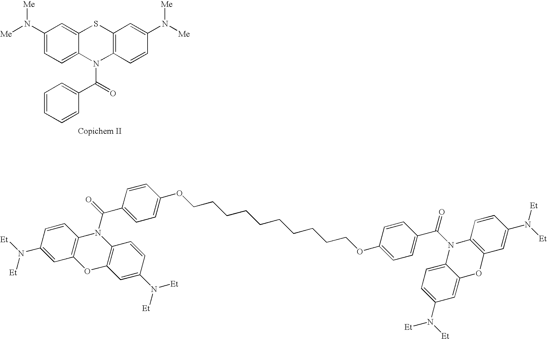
C1(N([Me])[Me])=CC=C2C(=C1)SC1=C(N2C(=O)C2=CC=CC=C2)C=CC(N([Me])[Me])=C1.C1(N([Et])[Et])=CC2=C(C=C1)N(C(=O)C1=CC=C(OCCCCCCCCCCOC3=CC=C(C(N4C5=C(C=C(N([Et])[Et])C=C5)OC5=CC(N([Et])[Et])=CC=C45)=O)C=C3)C=C1)C1=C(O2)C=C(N([Et])[Et])C=C1
